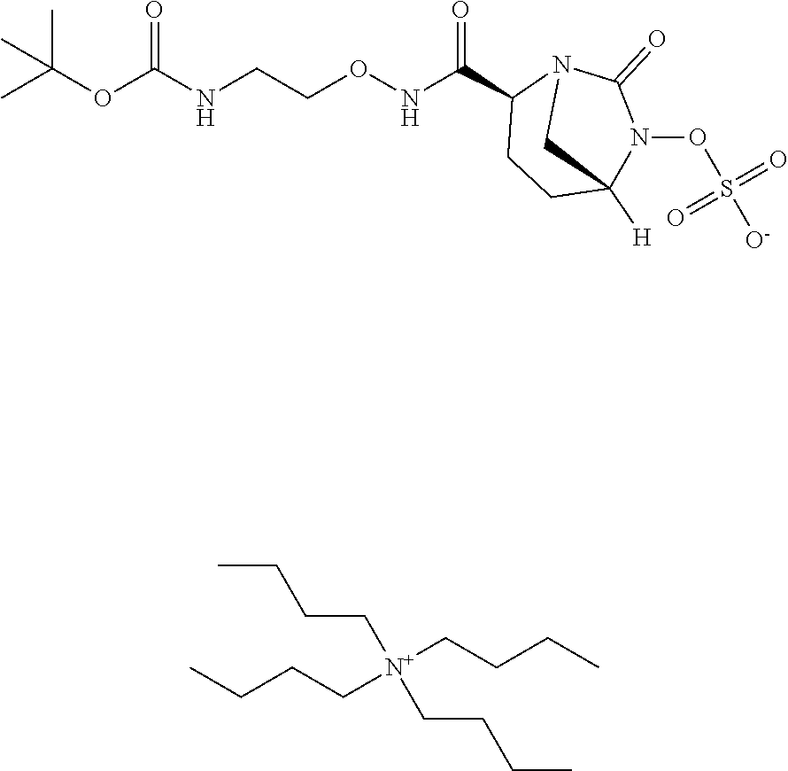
C(CONC(C1CCC2([H])N(OS([O-])(=O)=O)C(=O)N1C2)=O)NC(OC(C)(C)C)=O.CCCC[N+](CCCC)(CCCC)CCCC
